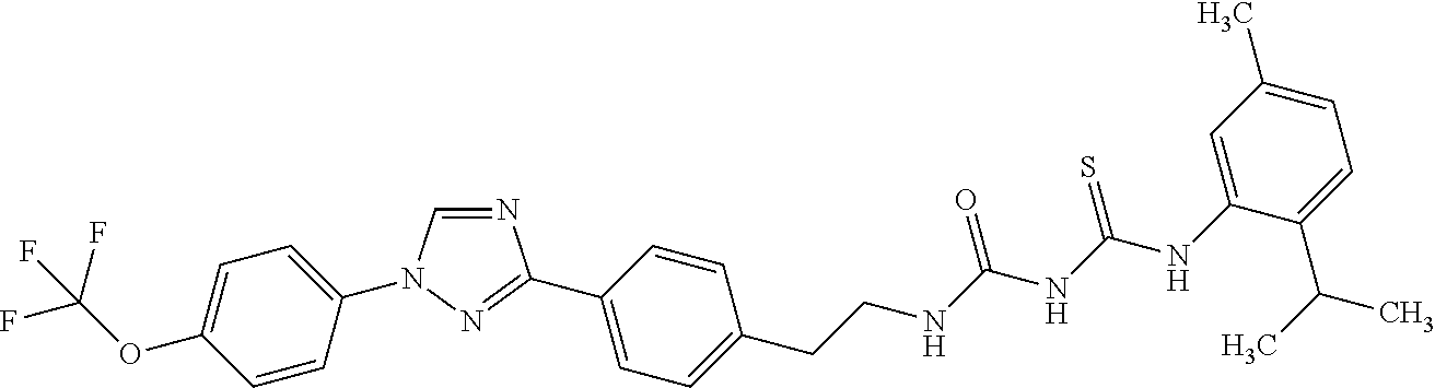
N1=CN(C2=CC=C(OC(F)(F)F)C=C2)N=C1C1=CC=C(CCNC(NC(NC2=CC(C)=CC=C2C(C)C)=S)=O)C=C1
